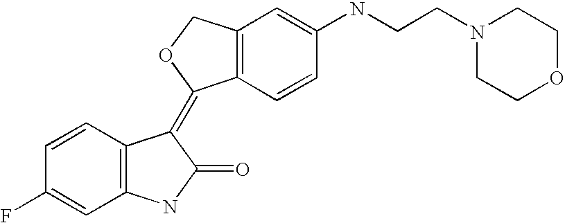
C12=C(C=C(NCCN3CCOCC3)C=C1)COC2=C1C2=C(C=C(F)C=C2)NC1=O
